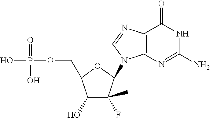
C12=C(N=C(N)NC1=O)N(C1C(F)(C)C(O)C(COP(O)(O)=O)O1)C=N2
